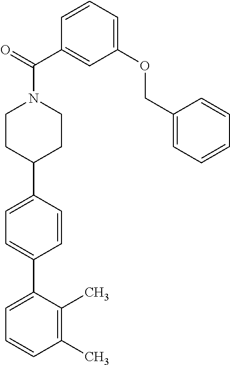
C1(C)=C(C)C(C2=CC=C(C3CCN(C(C4=CC(OCC5=CC=CC=C5)=CC=C4)=O)CC3)C=C2)=CC=C1
